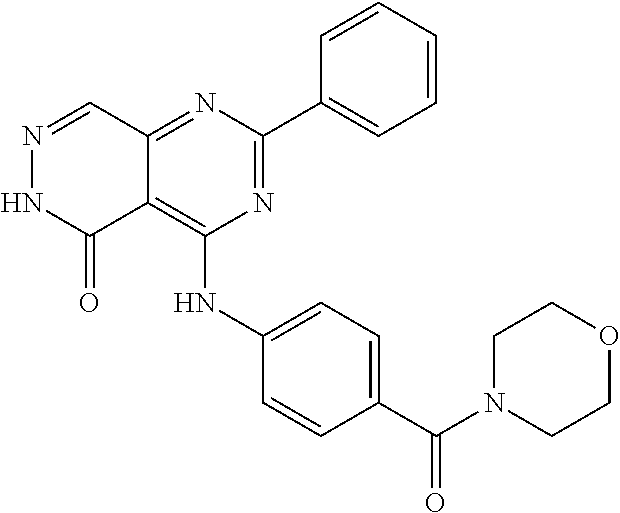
N1=CC2=NC(C3=CC=CC=C3)=NC(NC3=CC=C(C(N4CCOCC4)=O)C=C3)=C2C(=O)N1
